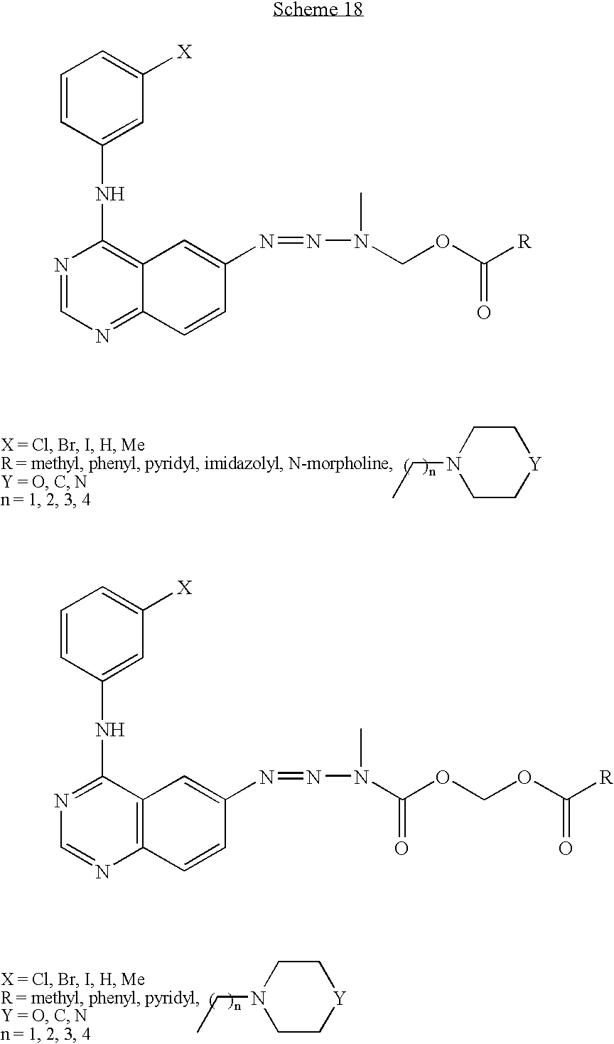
CCN1CC[Y]CC1.C1=CC(NC2=NC=NC3=C2C=C(N=NN(C)C(OCOC([R])=O)=O)C=C3)=CC([X])=C1.CCN1CC[Y]CC1.C1=CC(NC2=C3C(=NC=N2)C=CC(N=NN(C)COC([R])=O)=C3)=CC([X])=C1
